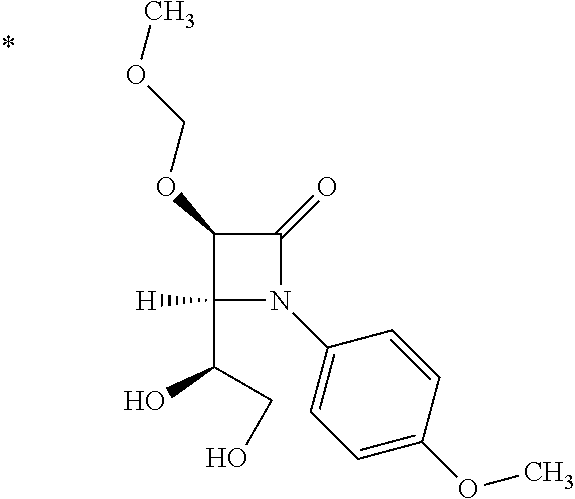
C1(C(CO)O)([H])N(C2=CC=C(OC)C=C2)C(=O)C1OCOC
